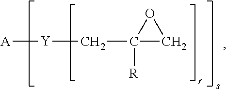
C1([R])(C[Y][A])CO1
